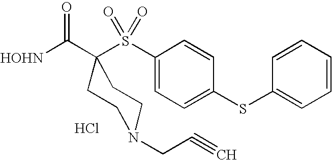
[HOHN]C(C1(S(C2=CC=C(SC3=CC=CC=C3)C=C2)(=O)=O)CCN(CC#C)CC1)=O.Cl
